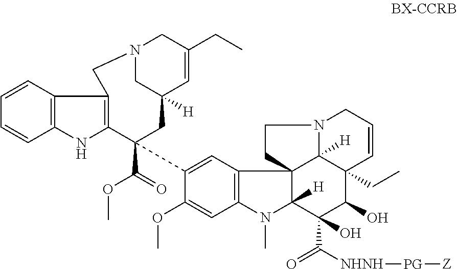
C1=CC2=C(C=C1)NC1=C2CN2CC([H])(C=C(CC)C2)CC1(C(=O)OC)C1=CC2=C(C=C1OC)N(C)C1([H])C23CCN2C3([H])C(CC)(C=CC2)C(O)C1(O)C(=O)[NHNH][PG][Z]
